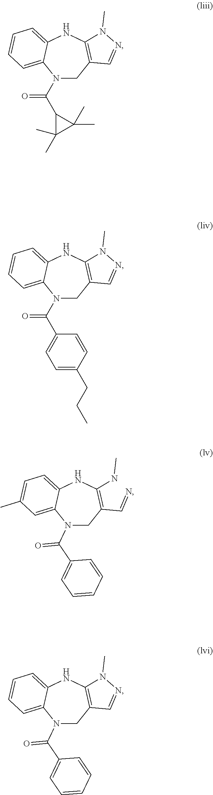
N1(C(=O)C2C(C)(C)C2(C)C)CC2=C(NC3=CC=CC=C13)N(C)N=C2.N1(C(C2=CC=C(CCC)C=C2)=O)CC2=C(NC3=CC=CC=C13)N(C)N=C2.N1(C(C2=CC=CC=C2)=O)CC(C=N)=C(NC)NC2=CC=C(C)C=C12.N1(C(C2=CC=CC=C2)=O)CC2=C(NC3=CC=CC=C13)N(C)N=C2
